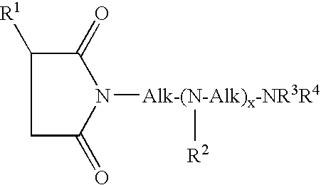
C1(=O)C([R1])CC(=O)N1[Alk-(N-Alk)x-NR3R4][R2]
